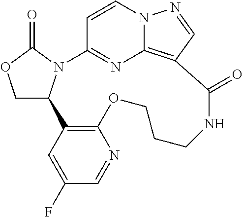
C1C2N(C(=O)O1)C1=NC3=C(C=NN3C=C1)C(=O)NCCCOC1=C2C=C(F)C=N1
